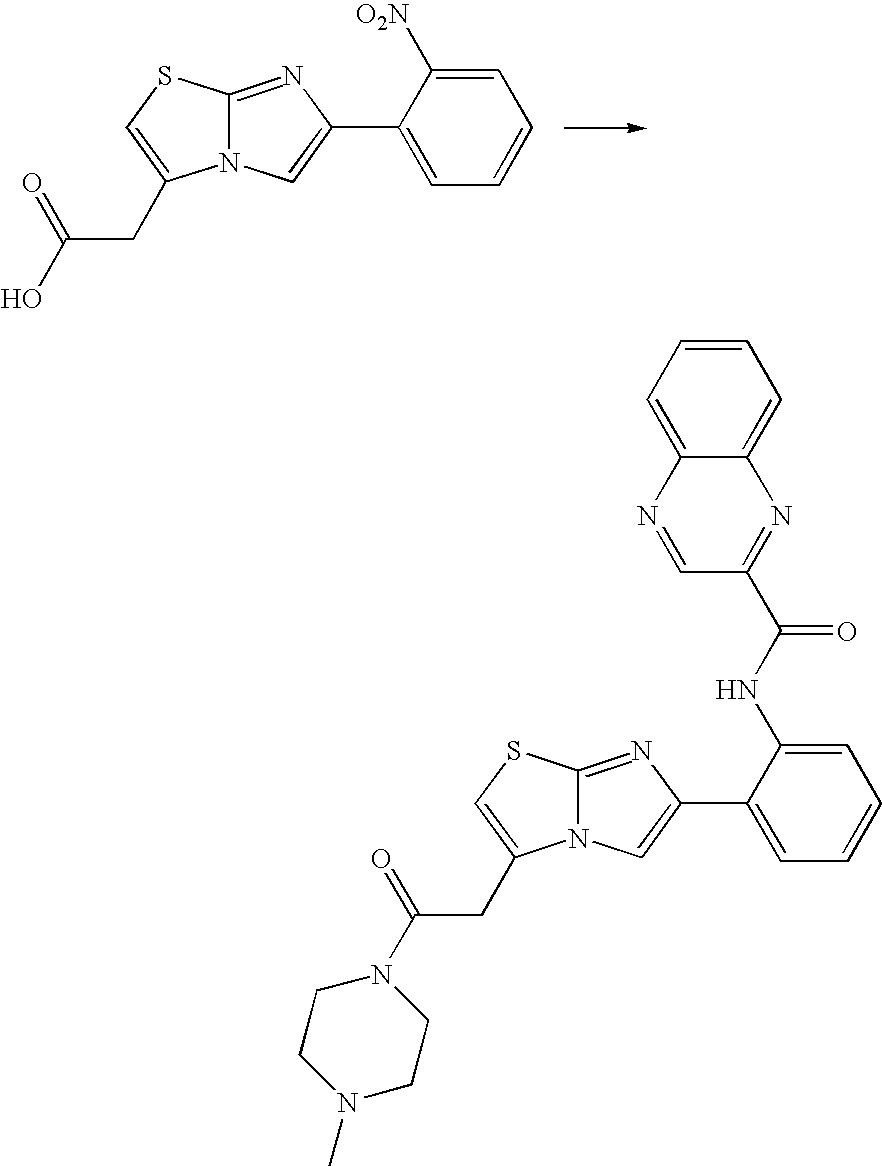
N12C(=NC(C3=CC=CC=C3[O2N])=C1)SC=C2CC(O)=O.N12C(=NC(C3=CC=CC=C3NC(C3=NC4=CC=CC=C4N=C3)=O)=C1)SC=C2CC(N1CCN(C)CC1)=O
